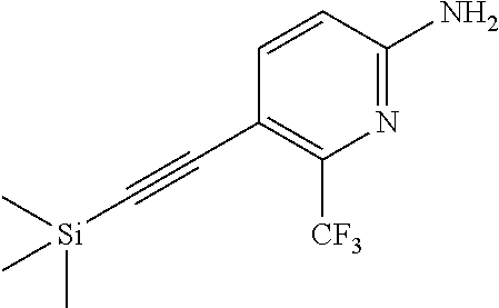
C1(C#C[Si](C)(C)C)=C([CF3])N=C(N)C=C1
